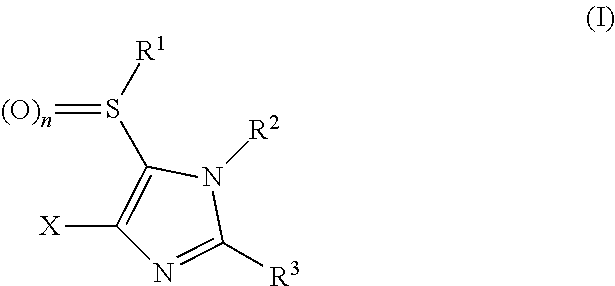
N1([R2])C(S([R1])=[(O)n])=C([X])N=C1[R3]
